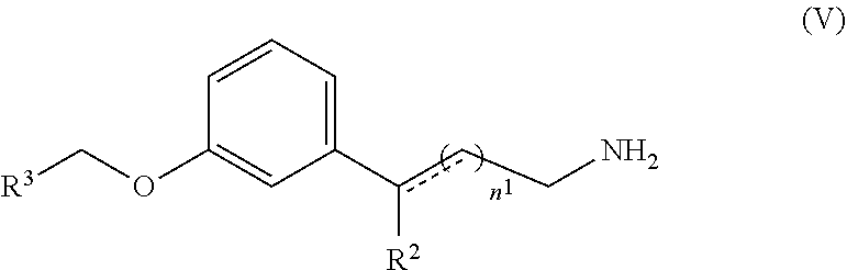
C1=CC=C(c(cCN)[R2])C=C1OC[R3]
